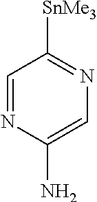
C1=NC(N)=CN=C1[SnMe3]
